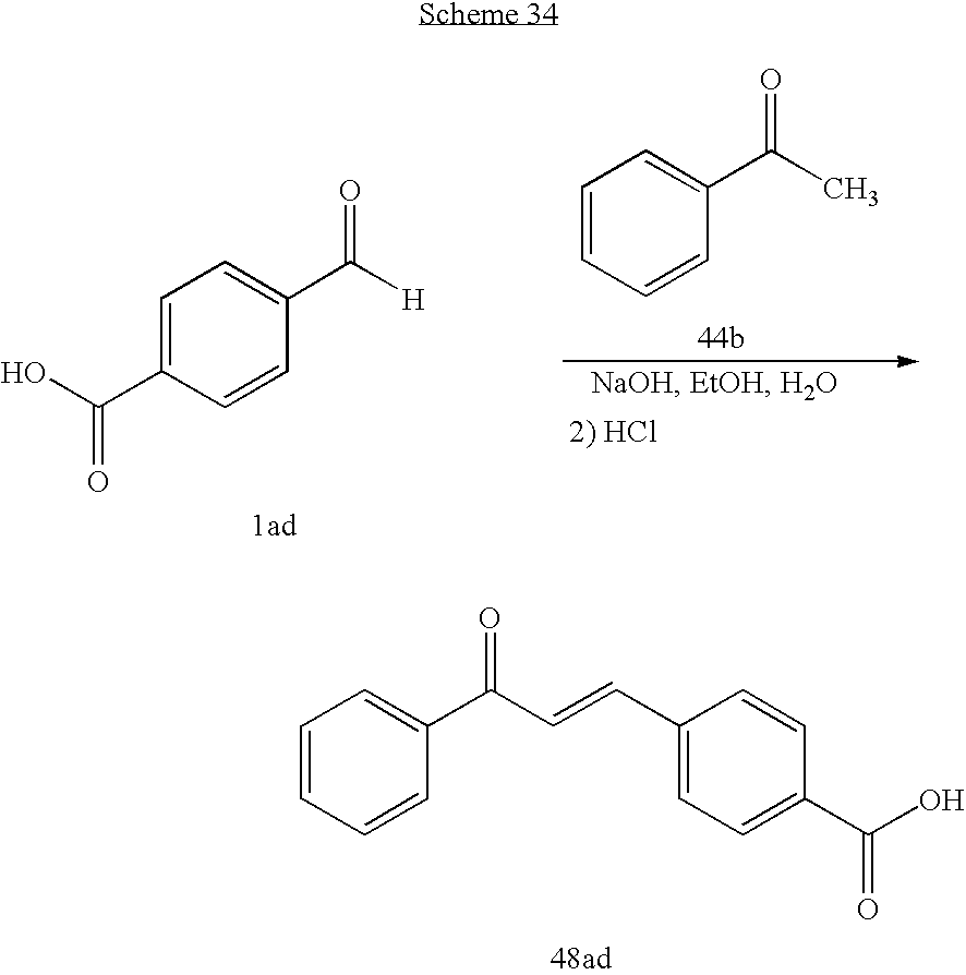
C1=C(C(=O)C=CC2=CC=C(C(=O)O)C=C2)C=CC=C1.C1=CC=CC(C(=O)C)=C1.C1=C(C(=O)O)C=CC(C(=O)[H])=C1
